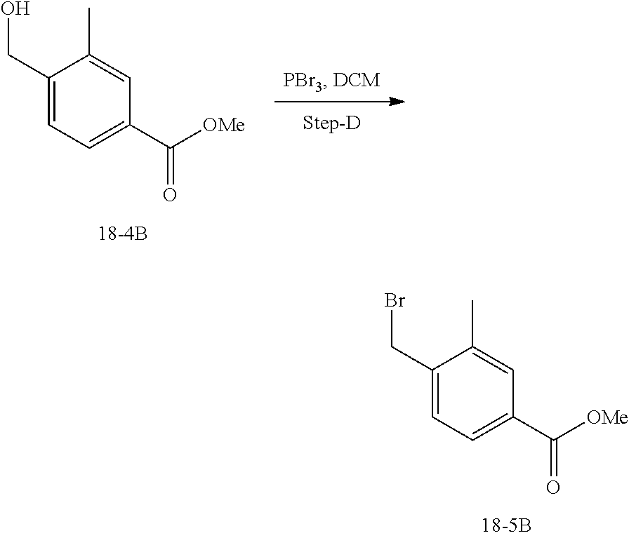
C1(CBr)=CC=C(C(=O)[OMe])C=C1C.C1(CO)=CC=C(C(=O)[OMe])C=C1C
